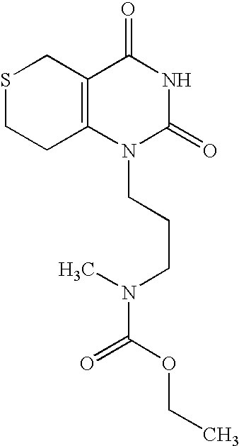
S1CCC2=C(C1)C(=O)NC(=O)N2CCCN(C)C(OCC)=O
